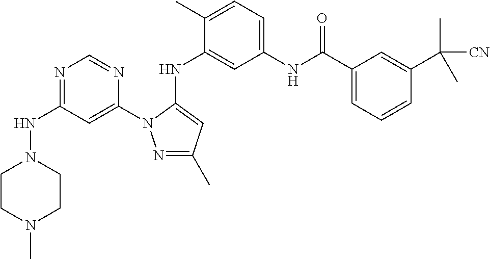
N1=C(NN2CCN(C)CC2)C=C(N2N=C(C)C=C2NC2=CC(NC(C3=CC=CC(C(C)([CN])C)=C3)=O)=CC=C2C)N=C1
